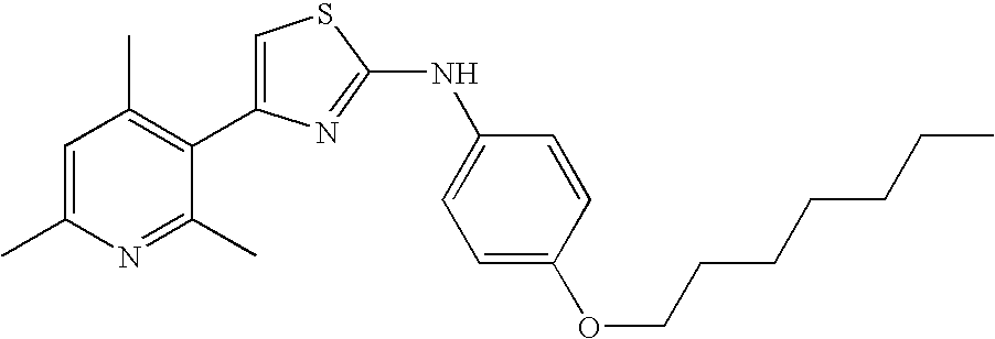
C1=C(C2=C(C)C=C(C)N=C2C)N=C(NC2=CC=C(OCCCCCCC)C=C2)S1
